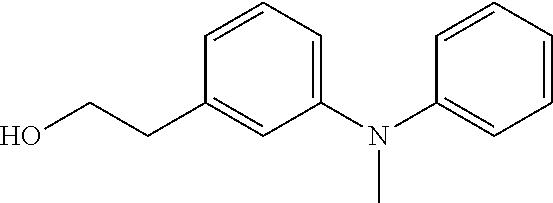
C1=CC=C(N(C2=CC=CC=C2)C)C=C1CCO
